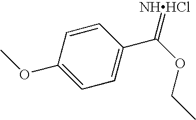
C1=CC(C(OCC)=[NHHCl])=CC=C1OC
